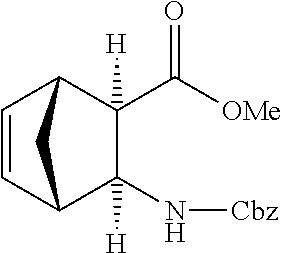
C(=O)(C1([H])C(N[Cbz])([H])C2C=CC1C2)[OMe]
